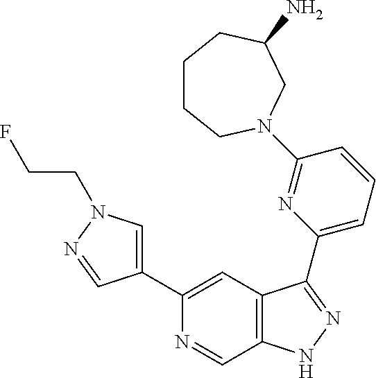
C1(C2=CN(CCF)N=C2)=CC2=C(C=N1)NN=C2C1=CC=CC(N2CCCCC(N)C2)=N1
